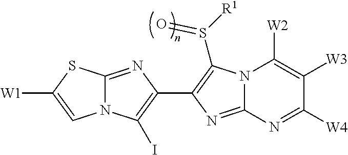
N12C(=NC(C3=C(S([R1])=O)N4C(=N3)N=C([W4])C([W3])=C4[W2])=C1I)SC([W1])=C2
